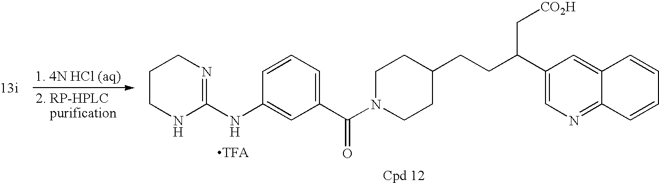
C1CNC(NC2=CC(C(N3CCC(CCC(C4=CN=C5C(=C4)C=CC=C5)C[CO2H])CC3)=O)=CC=C2)=NC1
